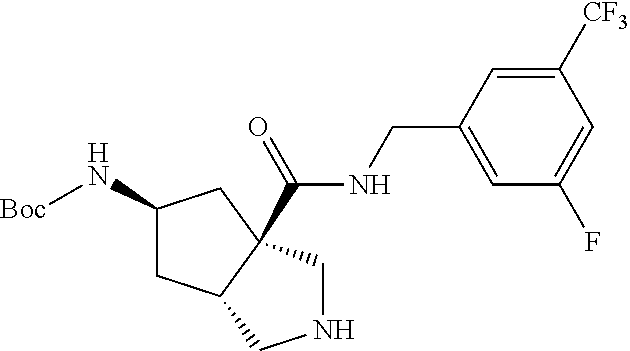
[Boc]NC1CC2C(C(NCC3=CC(F)=CC([CF3])=C3)=O)(C1)CNC2
